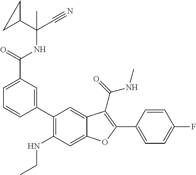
C1=C(C(=O)NC(C#N)(C2CC2)C)C=C(C2=C(NCC)C=C3C(=C2)C(C(=O)NC)=C(C2=CC=C(F)C=C2)O3)C=C1
